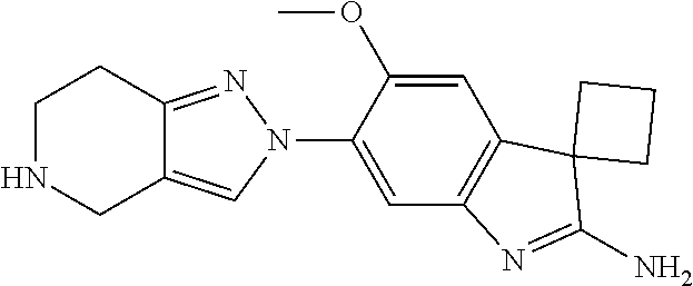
C1NCC2=CN(C3=CC4=C(C=C3OC)C3(C(N)=N4)CCC3)N=C2C1
